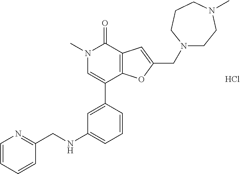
C1=C(C2=CN(C)C(=O)C3=C2OC(CN2CCN(C)CCC2)=C3)C=CC=C1NCC1=NC=CC=C1.Cl
